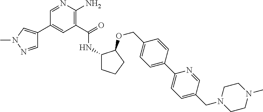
C1(C(=O)NC2CCCC2OCC2=CC=C(C3=CC=C(CN4CCN(C)CC4)C=N3)C=C2)=C(N)N=CC(C2=CN(C)N=C2)=C1
